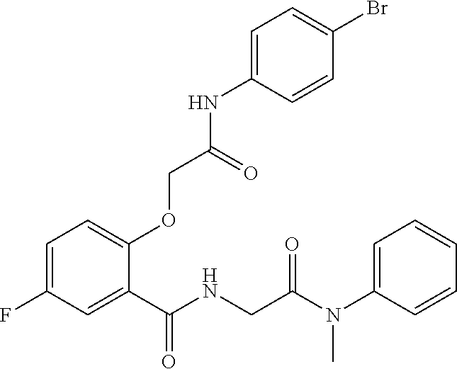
C1=C(F)C=C(C(NCC(N(C2=CC=CC=C2)C)=O)=O)C(OCC(NC2=CC=C(Br)C=C2)=O)=C1
